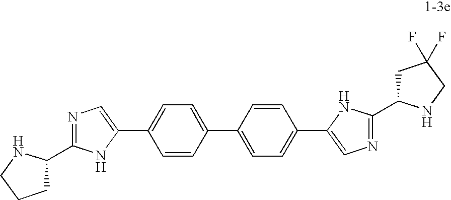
C1=CC(C2=CC=C(C3=CN=C(C4CC(F)(F)CN4)N3)C=C2)=CC=C1C1=CN=C(C2CCCN2)N1
